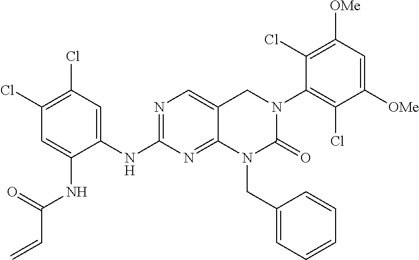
N1=C(NC2=CC(Cl)=C(Cl)C=C2NC(C=C)=O)N=C2C(=C1)CN(C1=C(Cl)C([OMe])=CC([OMe])=C1Cl)C(=O)N2CC1=CC=CC=C1
